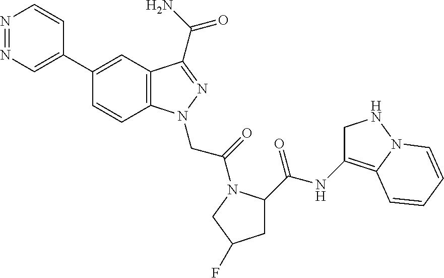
C1(C2=CN=NC=C2)=CC2=C(C=C1)N(CC(=O)N1C(C(NC3=C4N(NC3)C=CC=C4)=O)CC(F)C1)N=C2C(=O)N
